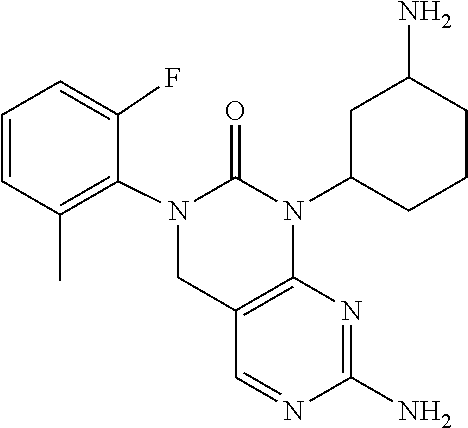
N1=CC2=C(N=C1N)N(C1CCCC(N)C1)C(=O)N(C1=C(C)C=CC=C1F)C2
